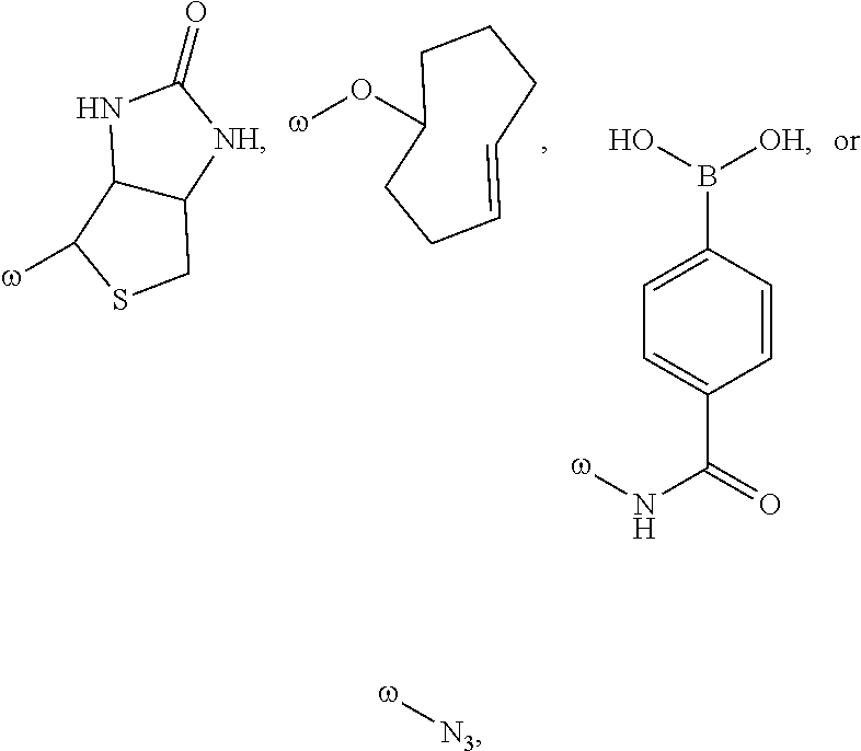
C12C([NH]C(=O)N1)CSC2[w].[w]OC1CCCC=CCC1.[w]NC(=O)C1=CC=C(B(O)[OH])C=C1.[w][N3]
